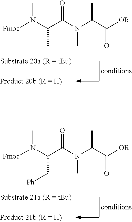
[Fmoc]N(C(C(N(C(C([OR])=O)C)C)=O)C)C.[Fmoc]N(C(C(N(C(C([OR])=O)C)C)=O)C[Ph])C
